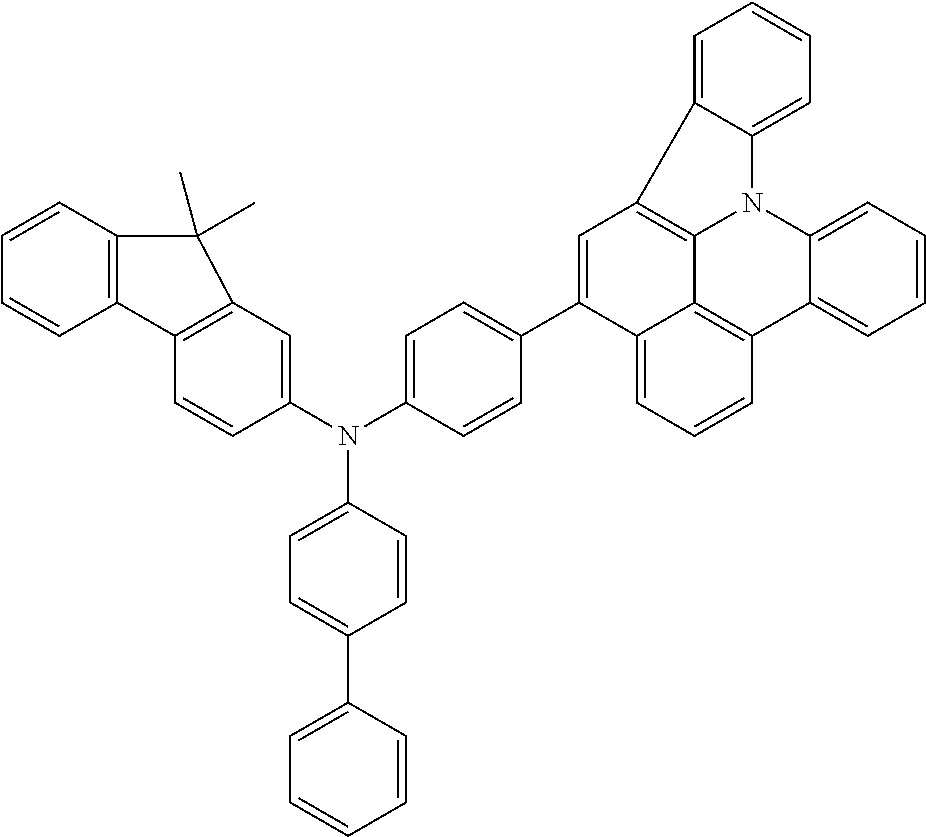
C1(N(C2=CC=C(C3=CC4=C5C6=C(C=CC=C36)C3=CC=CC=C3N5C3=CC=CC=C43)C=C2)C2=CC=C(C3=CC=CC=C3)C=C2)=CC2=C(C=C1)C1=C(C=CC=C1)C2(C)C
